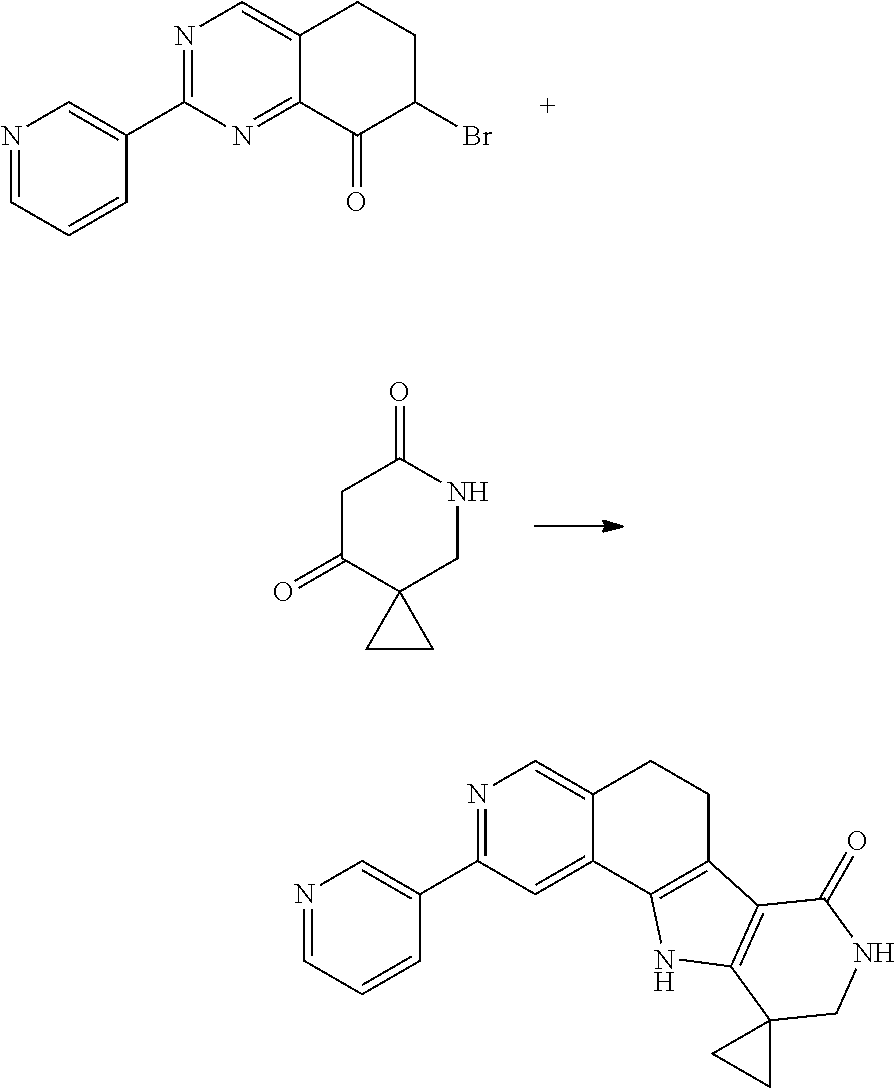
N1=C(C2=CN=CC=C2)N=C2C(=C1)CCC(Br)C2=O.C1(=O)CC(=O)NCC12CC2.N1=C(C2=CN=CC=C2)C=C2C(=C1)CCC1=C2NC2=C1C(=O)NCC21CC1
